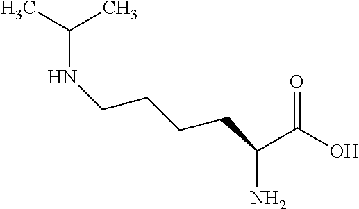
C(NCCCCC(N)C(O)=O)(C)C
